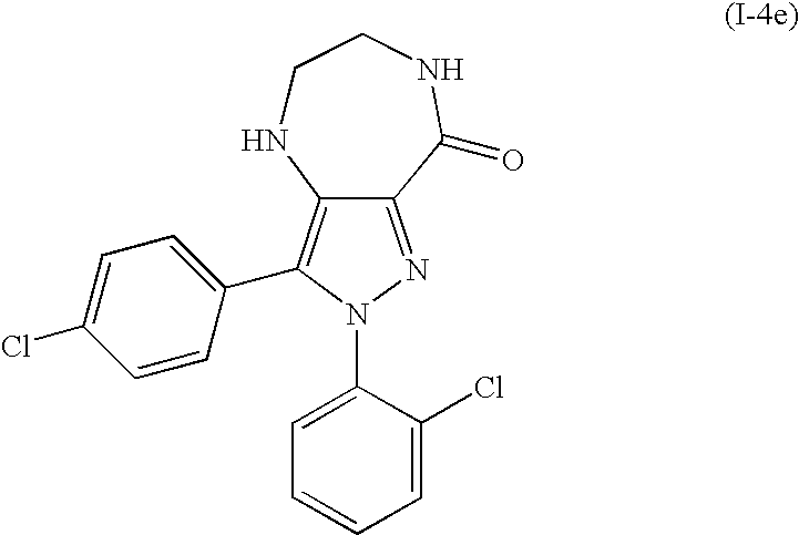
N1(C2=CC=CC=C2Cl)N=C2C(=C1C1=CC=C(Cl)C=C1)NCCNC2=O
